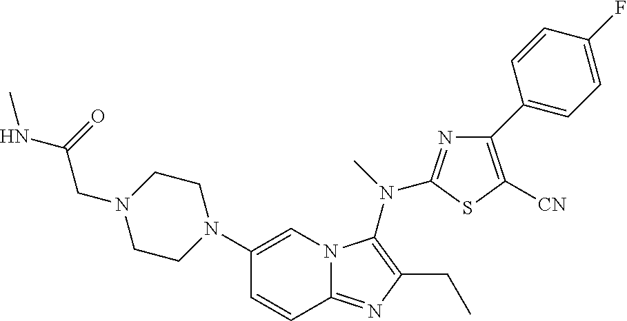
C1(N2CCN(CC(NC)=O)CC2)=CN2C(=NC(CC)=C2N(C)C2=NC(C3=CC=C(F)C=C3)=C([CN])S2)C=C1
